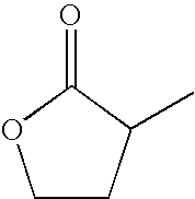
C1CC(C)C(=O)O1
